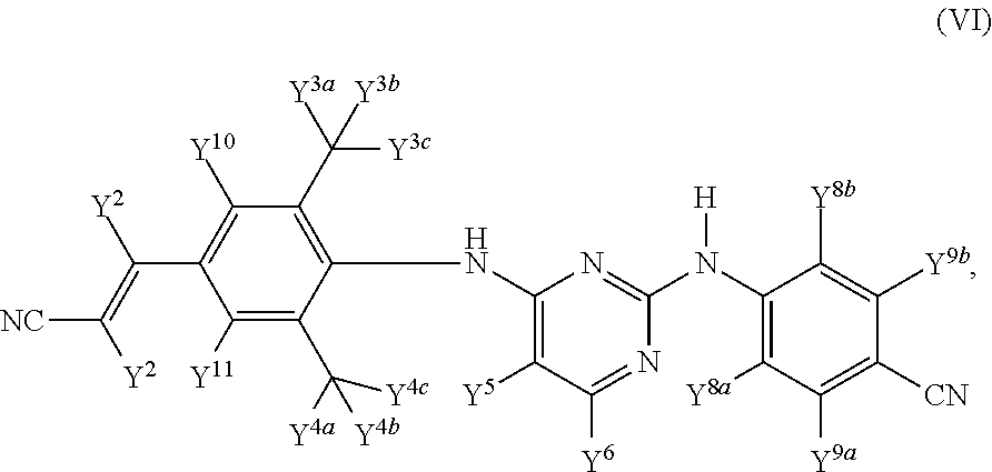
C1(N(C2=C([Y8a])C([Y9a])=C([CN])C([Y9b])=C2[Y8b])[H])=NC(NC2=C(C([Y3a])([Y3c])[Y3b])C([Y10])=C(C(=C([Y2])[NC])[Y2])C([Y11])=C2C([Y4a])([Y4c])[Y4b])=C([Y5])C([Y6])=N1
